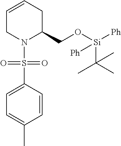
C1=CCC(CO[Si]([Ph])(C(C)(C)C)[Ph])N(S(=O)(C2=CC=C(C)C=C2)=O)C1
